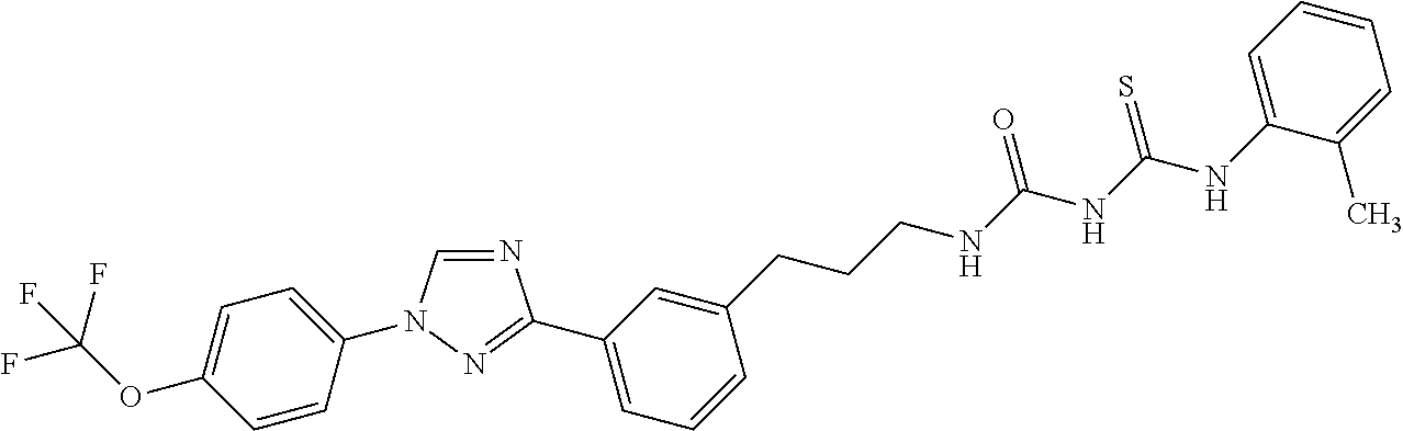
N1=CN(C2=CC=C(OC(F)(F)F)C=C2)N=C1C1=CC=CC(CCCNC(NC(NC2=CC=CC=C2C)=S)=O)=C1
